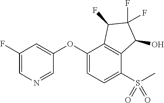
C1(F)=CN=CC(OC2=CC=C(S(C)(=O)=O)C3=C2C(F)C(F)(F)C3O)=C1
